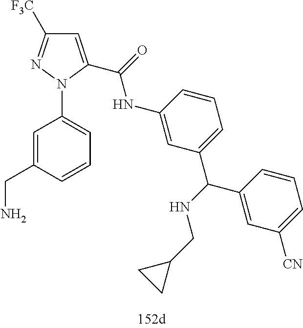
C1=C(CN)C=CC=C1N1N=C([F3C])C=C1C(=O)NC1=CC(C(C2=CC([CN])=CC=C2)NCC2CC2)=CC=C1
